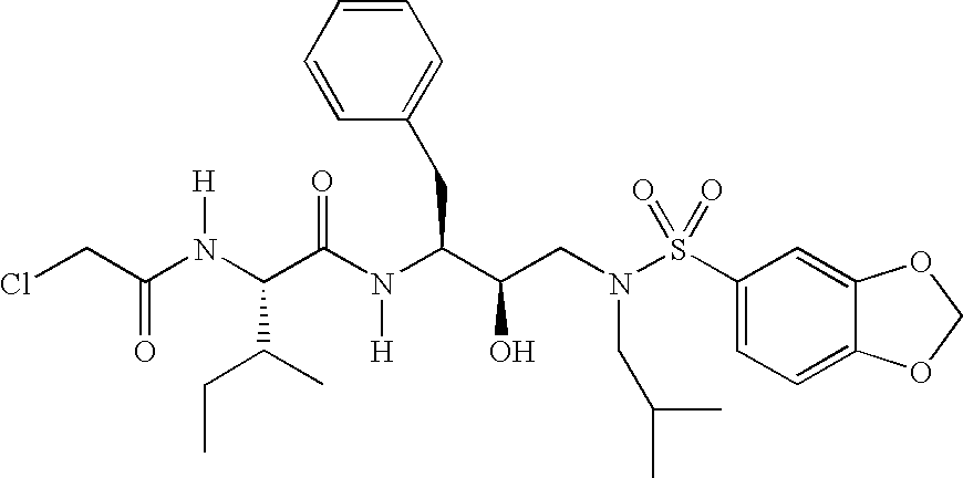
ClCC(N(C(C(N(C(C(CN(CC(C)C)S(C1=CC=C2C(=C1)OCO2)(=O)=O)O)CC1=CC=CC=C1)[H])=O)C(C)CC)[H])=O
